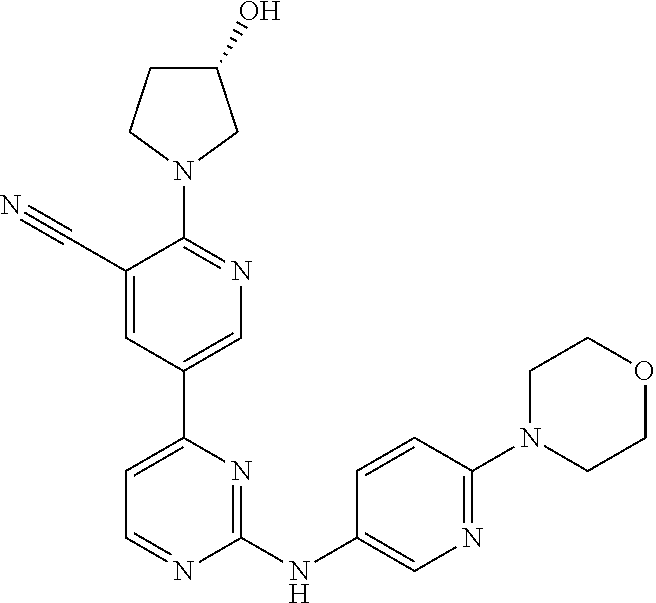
C1(O)CCN(C2=NC=C(C3=CC=NC(NC4=CN=C(N5CCOCC5)C=C4)=N3)C=C2C#N)C1
